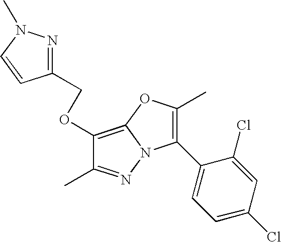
C1(OCC2=NN(C)C=C2)=C2N(N=C1C)C(C1=CC=C(Cl)C=C1Cl)=C(C)O2
